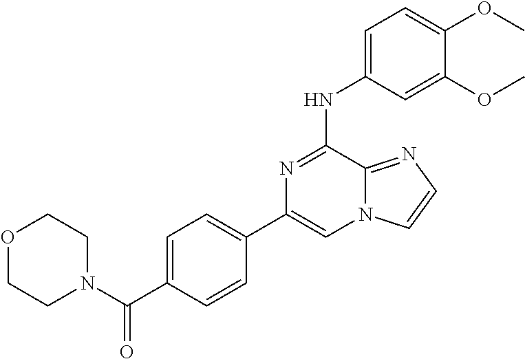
C1=C(C2=CN3C(=NC=C3)C(NC3=CC=C(OC)C(OC)=C3)=N2)C=CC(C(=O)N2CCOCC2)=C1
